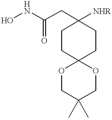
ONC(CC1([NHR])CCC2(CC1)OCC(C)(C)CO2)=O
